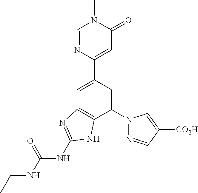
C1=C(C2=CC(=O)N(C)C=N2)C=C(N2N=CC([CO2H])=C2)C2=C1N=C(NC(=O)NCC)N2
